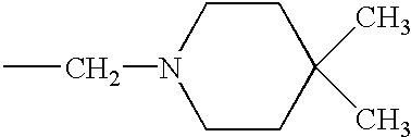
CCN1CCC(C)(C)CC1
